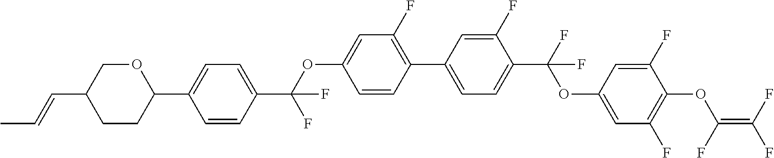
C1(C2=C(F)C=C(OC(C3=CC=C(C4OCC(C=CC)CC4)C=C3)(F)F)C=C2)=CC=C(C(F)(OC2=CC(F)=C(OC(=C(F)F)F)C(F)=C2)F)C(F)=C1
